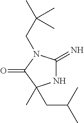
N1C(=N)N(CC(C)(C)C)C(=O)C1(C)CC(C)C
